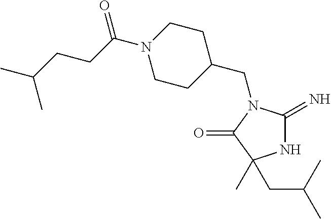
N1C(=N)N(CC2CCN(C(CCC(C)C)=O)CC2)C(=O)C1(C)CC(C)C
